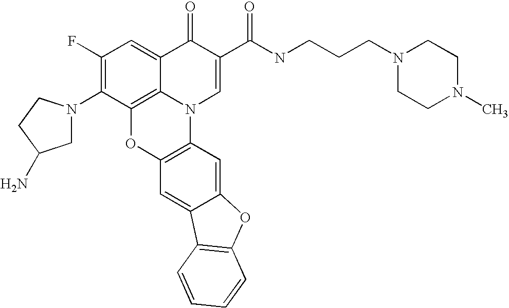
C1(F)=C(N2CC(N)CC2)C2=C3C(=C1)C(=O)C(C(NCCCN1CCN(C)CC1)=O)=CN3C1=C(O2)C=C2C(=C1)OC1=C2C=CC=C1
